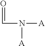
O=CN([A])[A]
